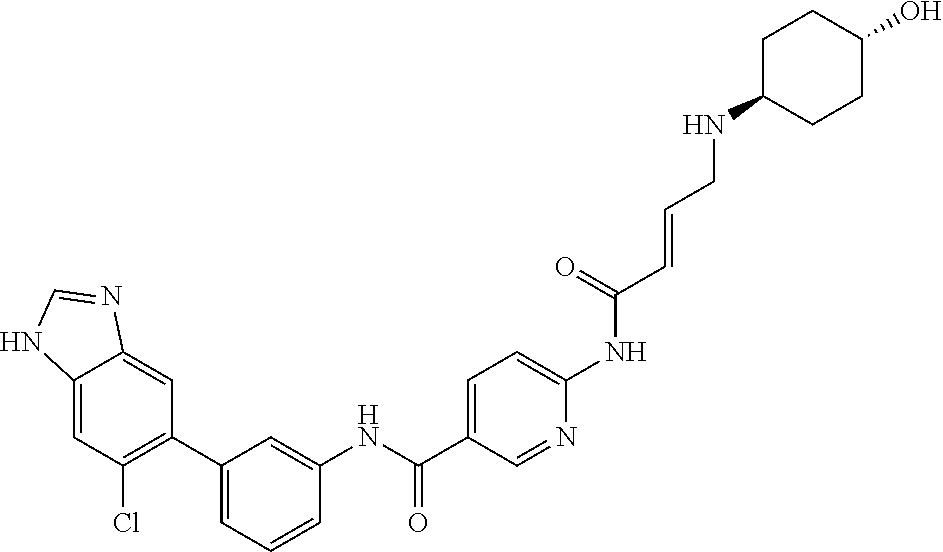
C12=CC(Cl)=C(C3=CC=CC(NC(C4=CC=C(NC(C=CCNC5CCC(O)CC5)=O)N=C4)=O)=C3)C=C1N=CN2
